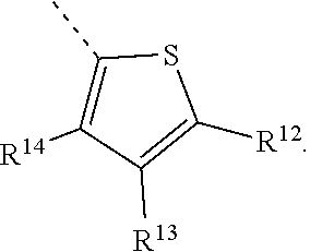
C1(C)=C([R14])C([R13])=C([R12])S1
